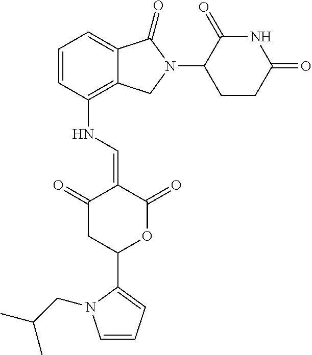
C12=C(NC=C3C(=O)CC(C4=CC=CN4CC(C)C)OC3=O)C=CC=C1C(=O)N(C1C(=O)NC(=O)CC1)C2
